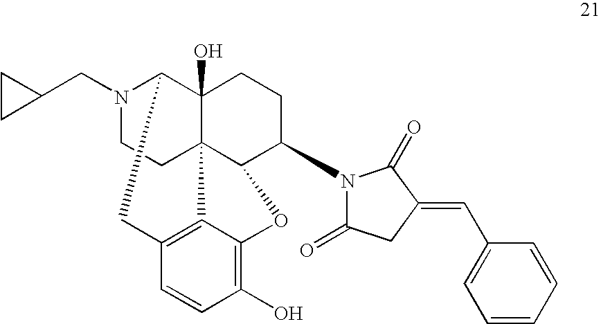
N1(CC2CC2)CCC23C4(O)C1CC1=C2C(=C(O)C=C1)OC3C(N1C(=O)CC(=CC2=CC=CC=C2)C1=O)CC4
